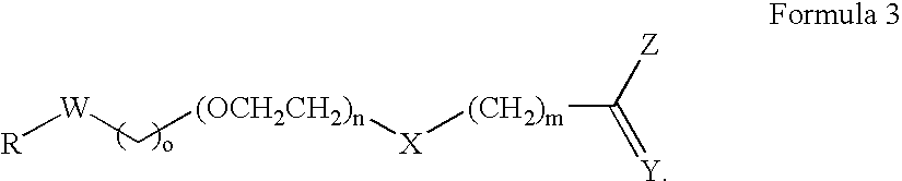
[R][W]C[(OCH2CH2)n][X][(CH2)m]C(=[Y])[Z]
